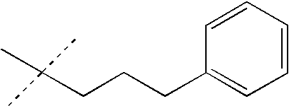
C(CCCC1=CC=CC=C1)(C)(C)C
